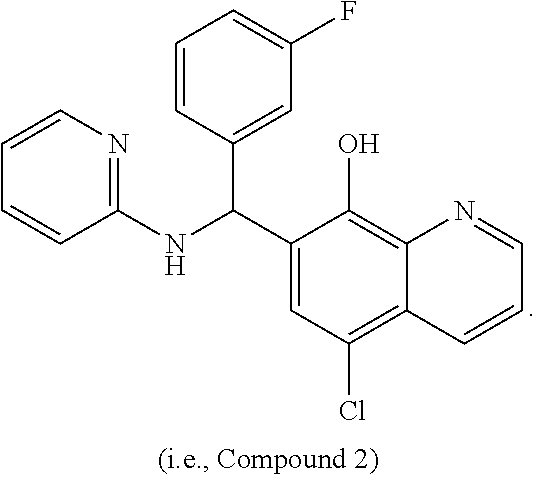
C1=CC(C(C2=CC(Cl)=C3C(=C2O)N=CC=C3)NC2=NC=CC=C2)=CC(F)=C1
